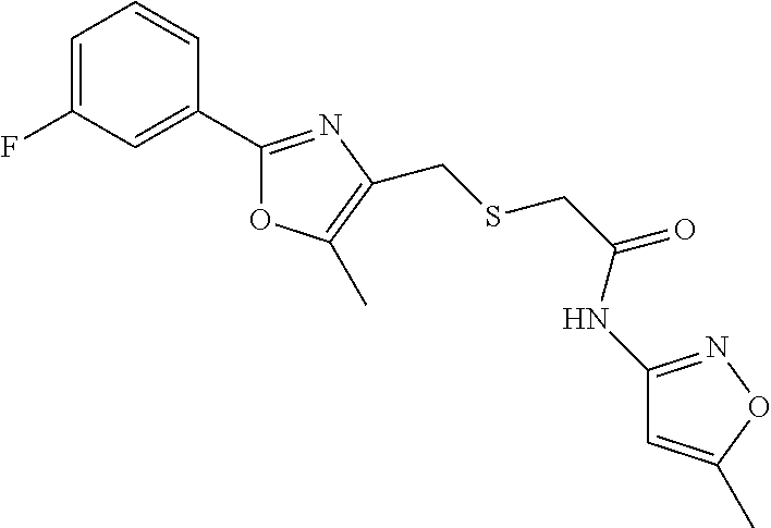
C1=C(F)C=C(C2=NC(CSCC(=O)NC3=NOC(C)=C3)=C(C)O2)C=C1
